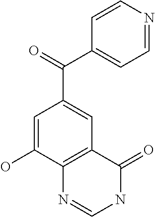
C(C1=CC2=C(C(O)=C1)N=CNC2=O)(=O)C1=CC=NC=C1
